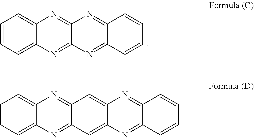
C1=CC=C2C(=C1)N=C1C(=N2)N=C2C(=N1)C=CC=C2.C1CC=C2C(=C1)N=C1C(=N2)C=C2C(=C1)N=C1C(=N2)C=CC=C1
